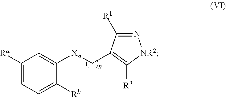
C1=C([Xa]CC2=C([R3])[NR2]N=C2[R1])C([Rb])=CC=C1[Ra]
